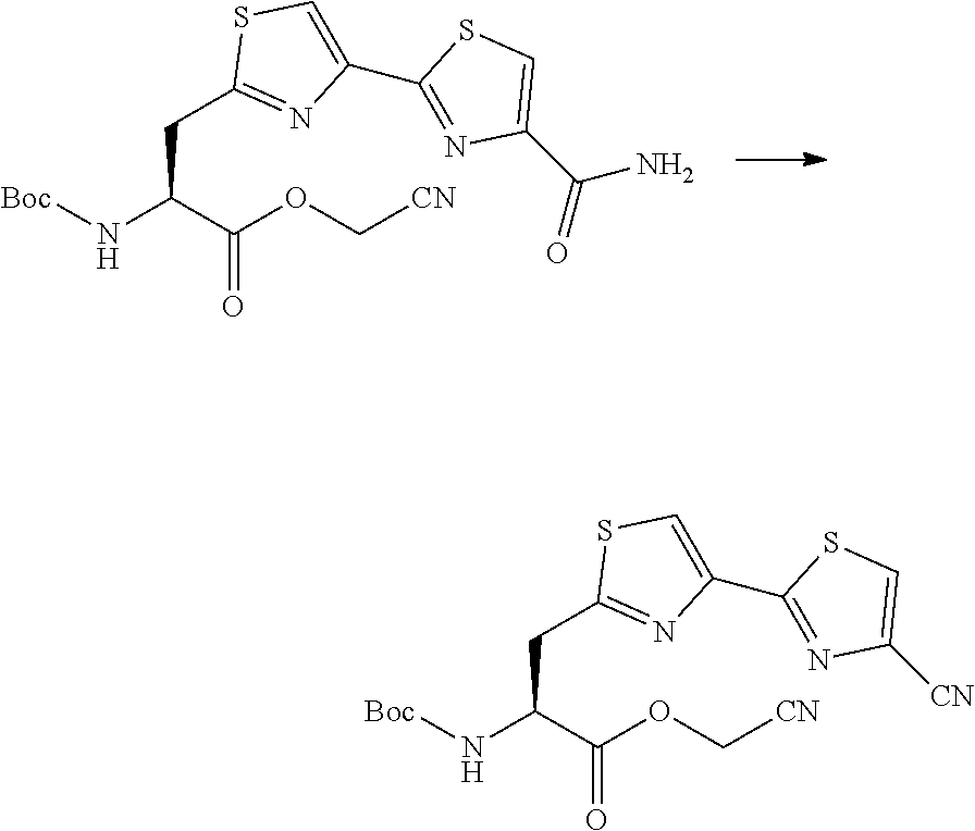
[Boc]NC(C(OC[CN])=O)CC1=NC(C2=NC(C(=O)N)=CS2)=CS1.[Boc]NC(C(OC[CN])=O)CC1=NC(C2=NC([CN])=CS2)=CS1
